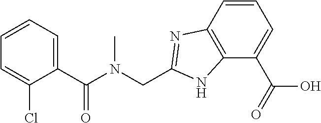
C1(C(N(CC2=NC3=C(N2)C(C(O)=O)=CC=C3)C)=O)=CC=CC=C1Cl
